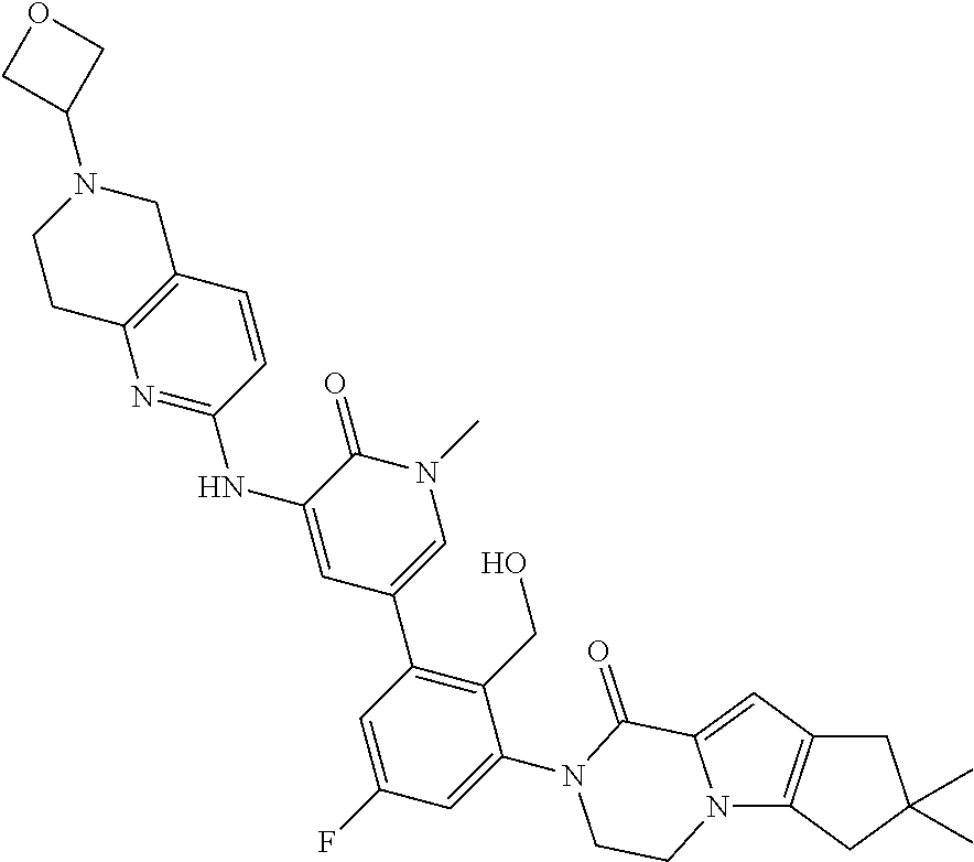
C12=C(N3C(=C1)C(=O)N(C1=CC(F)=CC(C4=CN(C)C(=O)C(NC5=NC6=C(C=C5)CN(C5COC5)CC6)=C4)=C1CO)CC3)CC(C)(C)C2
